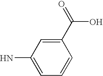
C1=CC=C(N)C=C1C(O)=O
